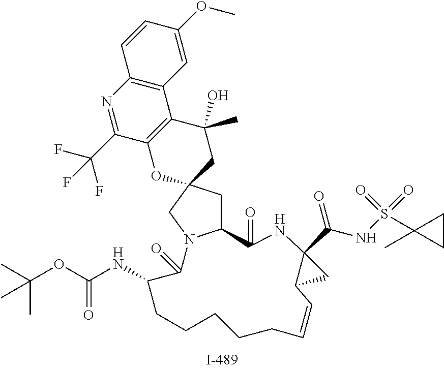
C1(=O)NC2(C(NS(=O)(=O)C3(C)CC3)=O)C(C2)C=CCCCCCC(NC(OC(C)(C)C)=O)C(=O)N2C1CC1(CC(O)(C)C3=C(O1)C(C(F)(F)F)=NC1=C3C=C(OC)C=C1)C2
